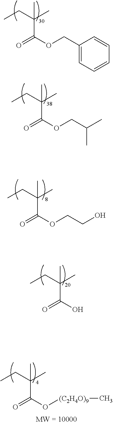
C1(COC(=O)C(C)(CC)C)=CC=CC=C1.C(C)(C)COC(=O)C(C)(CC)C.C(O)COC(=O)C(C)(CC)C.OC(=O)C(C)(CC)C.O(C(=O)C(C)(CC)C)[(C2H4O)9]C
